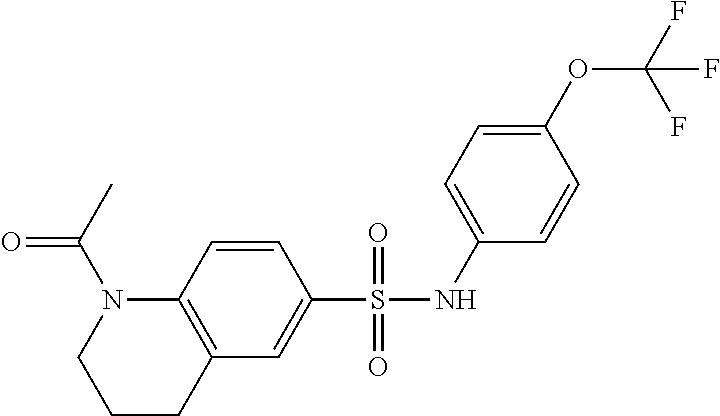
N1(C(=O)C)C2=C(CCC1)C=C(S(NC1=CC=C(OC(F)(F)F)C=C1)(=O)=O)C=C2
